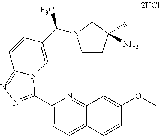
C1(C2=NN=C3C=CC(C([F3C])N4CCC(N)(C)C4)=CN32)=CC=C2C(=N1)C=C(OC)C=C2
